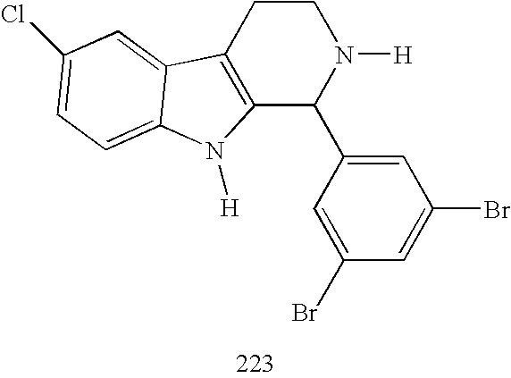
C12=C(CCN([H])C1C1=CC(Br)=CC(Br)=C1)C1=CC(Cl)=CC=C1N2[H]
